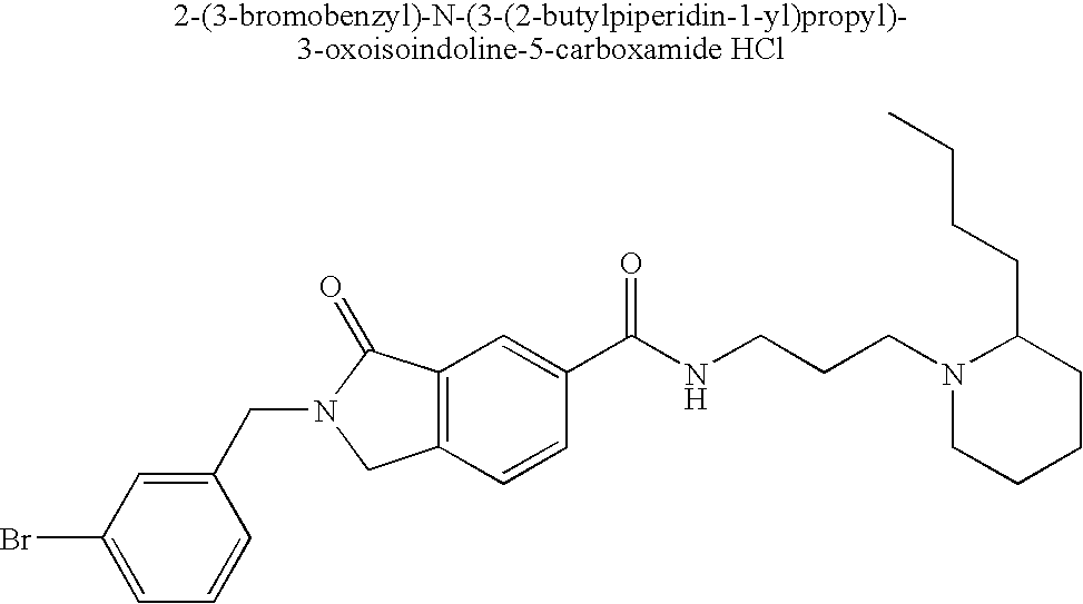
C1=C(Br)C=C(CN2CC3=C(C2=O)C=C(C(NCCCN2CCCCC2CCCC)=O)C=C3)C=C1
